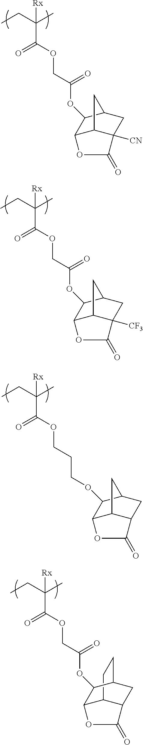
CCC(C)(C(OCC(OC1C2C3C([CN])(CC1C3)C(=O)O2)=O)=O)[Rx].CCC(C)(C(OCC(OC1C2C3C([CF3])(CC1C3)C(=O)O2)=O)=O)[Rx].CCC(C)(C(OCCCOC1C2C3C(CC1C3)C(=O)O2)=O)[Rx].C12CCC3CC1C(=O)OC2C3OC(COC(C(CC)(C)[Rx])=O)=O
